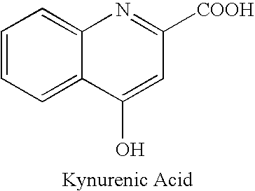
C1=CC=C2C(=C1)N=C([COOH])C=C2O
